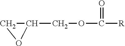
C(OC([R])=O)C1CO1
